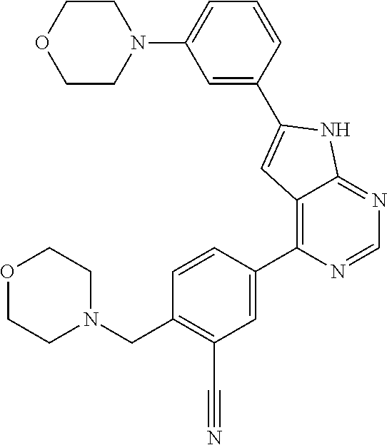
O1CCN(CC2=C(C#N)C=C(C3=C4C(=NC=N3)NC(C3=CC(N5CCOCC5)=CC=C3)=C4)C=C2)CC1
